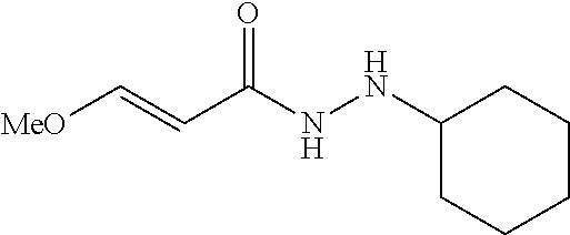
[MeO]C=CC(NNC1CCCCC1)=O
